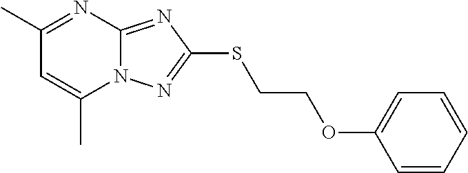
C12=NC(SCCOC3=CC=CC=C3)=NN1C(C)=CC(C)=N2
